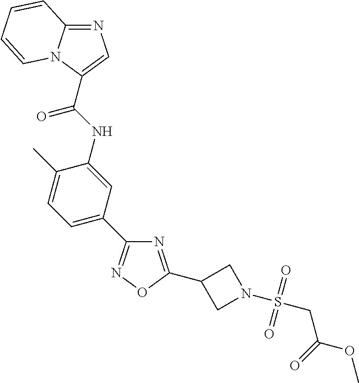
N1=C2N(C(C(NC3=CC(C4=NOC(C5CN(S(CC(OC)=O)(=O)=O)C5)=N4)=CC=C3C)=O)=C1)C=CC=C2
